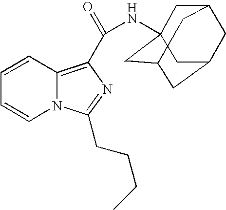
C1=CC2=C(C(NC34CC5CC(CC(C3)C5)C4)=O)N=C(CCCC)N2C=C1
